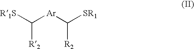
[R1S]C([Ar]C([SR1])[R2])[R2]
